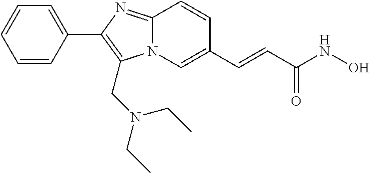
N12C(=NC(C3=CC=CC=C3)=C1CN(CC)CC)C=CC(C=CC(NO)=O)=C2
